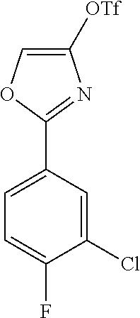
C1(C2=CC=C(F)C(Cl)=C2)=NC([OTf])=CO1
